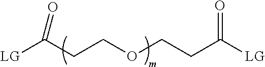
C(CCOCCC([LG])=O)([LG])=O
